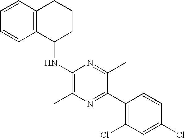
C1(Cl)=CC(Cl)=C(C2=NC(C)=C(NC3C4=C(C=CC=C4)CCC3)N=C2C)C=C1
